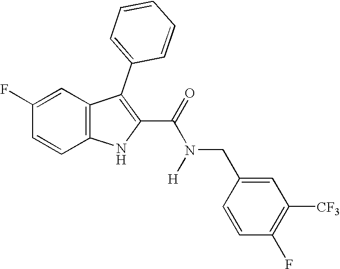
C1=C(F)C=CC2=C1C(C1=CC=CC=C1)=C(C(=O)N(CC1=CC([CF3])=C(F)C=C1)[H])N2
